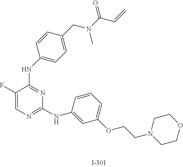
C1(F)=CN=C(NC2=CC(OCCN3CCOCC3)=CC=C2)N=C1NC1=CC=C(CN(C(C=C)=O)C)C=C1
